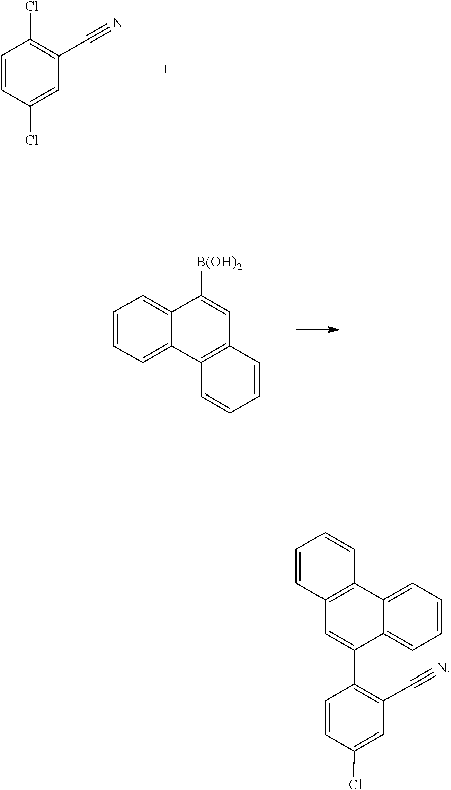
C1(C#N)=C(Cl)C=CC(Cl)=C1.C12=CC=CC=C1C([B(OH)2])=CC1=C2C=CC=C1.C1=CC=CC2=C1C=C(C1=C(C#N)C=C(Cl)C=C1)C1=CC=CC=C21
